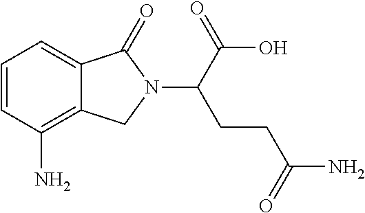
C1=CC(N)=C2C(=C1)C(=O)N(C(C(=O)O)CCC(N)=O)C2
